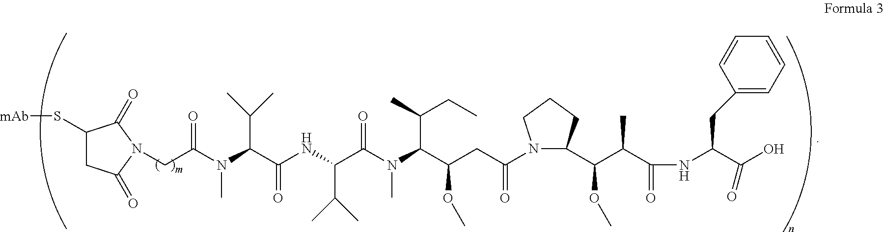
C1(S[mAb])CC(=O)N(CC(N(C(C(NC(C(N(C(C(CC(=O)N2C(C(C(C(NC(C(O)=O)CC3=CC=CC=C3)=O)C)OC)CCC2)OC)C(C)CC)C)=O)C(C)C)=O)C(C)C)C)=O)C1=O
